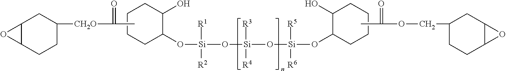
CC(=O)[CH2O]C1CC2C(CC1)O2.C1C(O[Si]([R1])([R2])O[Si]([R3])([R4])O[Si]([R5])([R6])OC2CCCCC2O)C(O)CCC1.CC(=O)OCC1CCC2C(C1)O2
